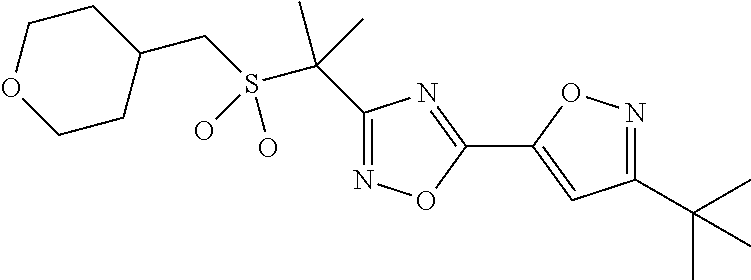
S(C(C)(C)C1=NOC(C2=CC(C(C)(C)C)=NO2)=N1)(CC1CCOCC1)(O)O
